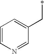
*CC1=CC=CN=C1
